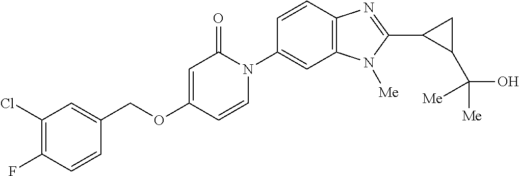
C(OC1=CC(=O)N(C2=CC3=C(C=C2)N=C(C2C(C([Me])(O)[Me])C2)N3[Me])C=C1)C1=CC(Cl)=C(F)C=C1
